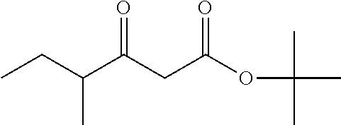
C(C(C(CC(OC(C)(C)C)=O)=O)C)C
